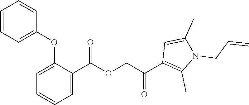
C1=CC=C(OC2=CC=CC=C2C(OCC(C2=C(C)N(CC=C)C(C)=C2)=O)=O)C=C1
